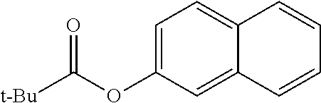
C1=C(OC([t-Bu])=O)C=C2C(=C1)C=CC=C2
